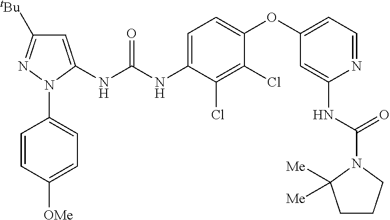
C1=C(NC(NC2=CC=C(OC3=CC=NC(NC(N4C([Me])([Me])CCC4)=O)=C3)C(Cl)=C2Cl)=O)N(C2=CC=C([OMe])C=C2)N=C1[tBu]
